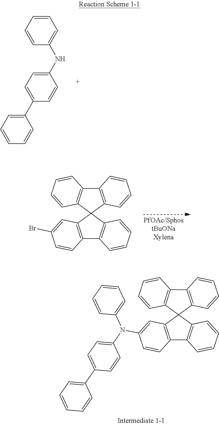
C1=CC=CC(NC2=CC=C(C3=CC=CC=C3)C=C2)=C1.C12=C(C3(C4=C1C=CC=C4)C1=C(C4=C3C=CC=C4)C=CC(Br)=C1)C=CC=C2.C1=CC=CC(N(C2=CC=C(C3=CC=CC=C3)C=C2)C2=CC3=C(C4=C(C35C3=C(C6=C5C=CC=C6)C=CC=C3)C=CC=C4)C=C2)=C1
